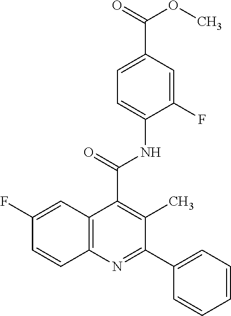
C1=C(C(=O)OC)C=C(F)C(NC(=O)C2=C(C)C(C3=CC=CC=C3)=NC3=C2C=C(F)C=C3)=C1
